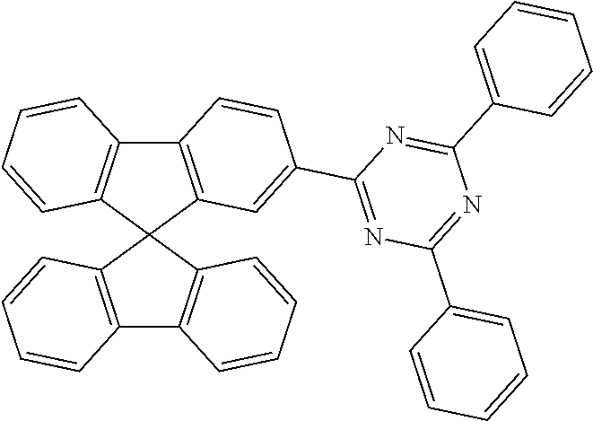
C12=C(C3(C4=C1C=CC=C4)C1=C(C4=C3C=CC=C4)C=CC=C1)C=C(C1=NC(C3=CC=CC=C3)=NC(C3=CC=CC=C3)=N1)C=C2
